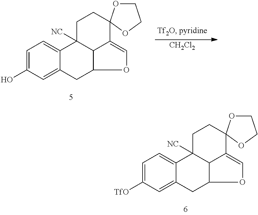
C1=C([TfO])C=C2C(=C1)C1([NC])C3C(C2)OC=C3C2(CC1)OCCO2.C1=C(O)C=C2C(=C1)C1([NC])C3C(C2)OC=C3C2(CC1)OCCO2.[CH2Cl2]
